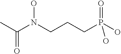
CC(N(CCCP(O)(O)=O)O)=O
